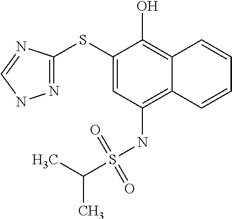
C1(SC2=NNC=N2)=CC(NS(C(C)C)(=O)=O)=C2C(=C1O)C=CC=C2
